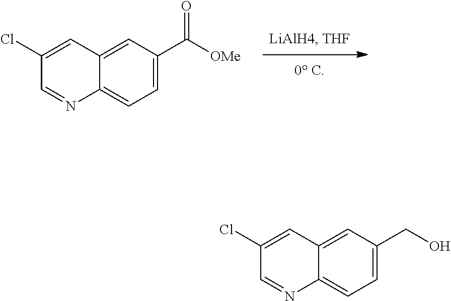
C1(Cl)=CC2=CC(C([OMe])=O)=CC=C2N=C1.C1(Cl)=CC2=CC(CO)=CC=C2N=C1
